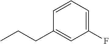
C1(F)=CC=CC(CCC)=C1
